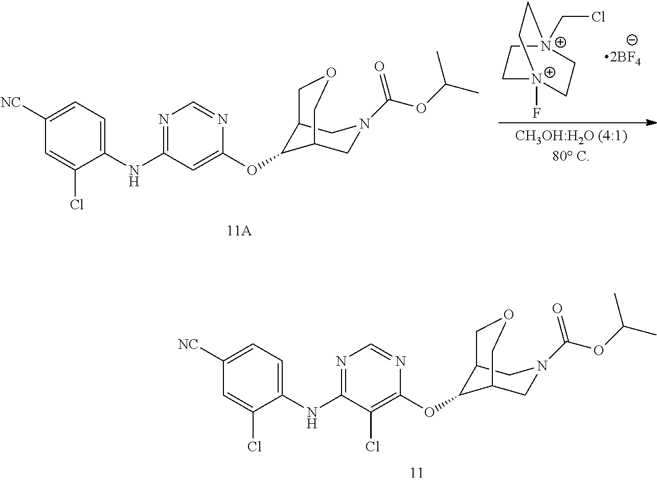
C1[N+]2(F)CC[N+](CCl)(C1)CC2.C1(NC2=NC=NC(OC3C4CN(C(OC(C)C)=O)CC3COC4)=C2)=CC=C([NC])C=C1Cl.C1(NC2=NC=NC(OC3C4CN(C(OC(C)C)=O)CC3COC4)=C2Cl)=CC=C([NC])C=C1Cl
